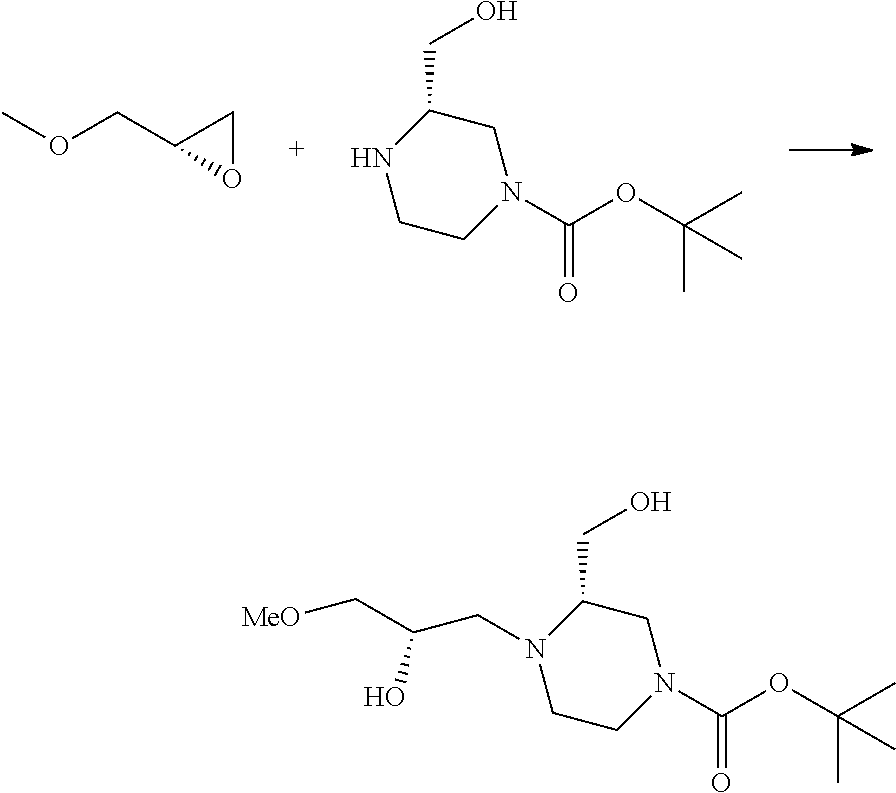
N1CCN(C(OC(C)(C)C)=O)CC1CO.C(OC)C1OC1.N1(CC(C[MeO])O)CCN(C(OC(C)(C)C)=O)CC1CO
